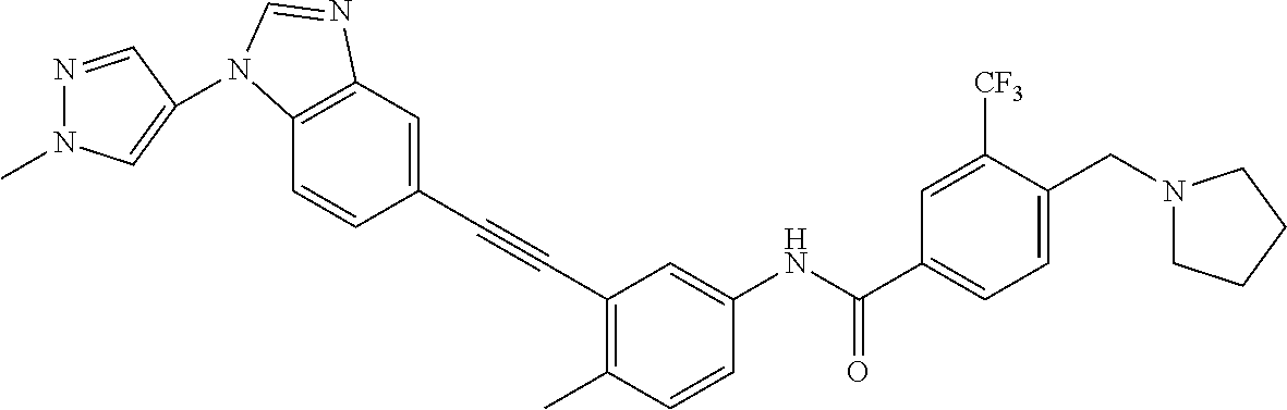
C1(C#CC2=C(C)C=CC(NC(C3=CC=C(CN4CCCC4)C([CF3])=C3)=O)=C2)=CC2=C(C=C1)N(C1=CN(C)N=C1)C=N2
